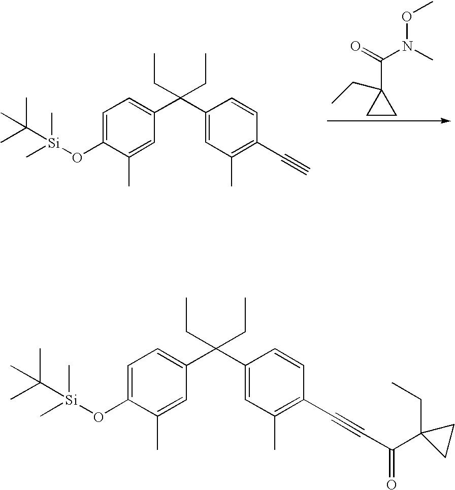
C1=C(O[Si](C(C)(C)C)(C)C)C(C)=CC(C(C2=CC(C)=C(C#CC(C3(CC)CC3)=O)C=C2)(CC)CC)=C1.C1=C(O[Si](C(C)(C)C)(C)C)C(C)=CC(C(C2=CC(C)=C(C#C)C=C2)(CC)CC)=C1.C1CC1(C(=O)N(C)OC)CC
